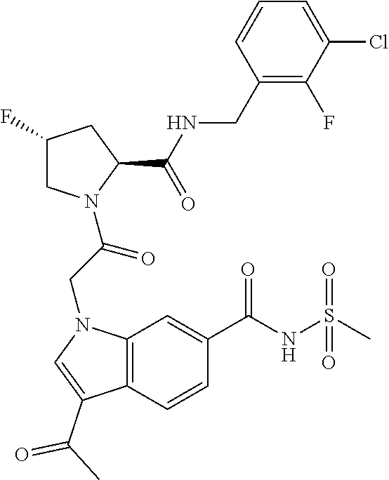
C1N(C(CN2C3=C(C(C(=O)C)=C2)C=CC(C(NS(=O)(C)=O)=O)=C3)=O)C(C(NCC2=C(F)C(Cl)=CC=C2)=O)CC1F
